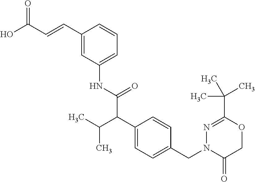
C1(NC(=O)C(C2=CC=C(CN3C(=O)COC(C(C)(C)C)=N3)C=C2)C(C)C)=CC=CC(C=CC(O)=O)=C1
